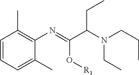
C1=CC=C(C)C(N=C(C(CC)N(CC)CCC)O[R1])=C1C
